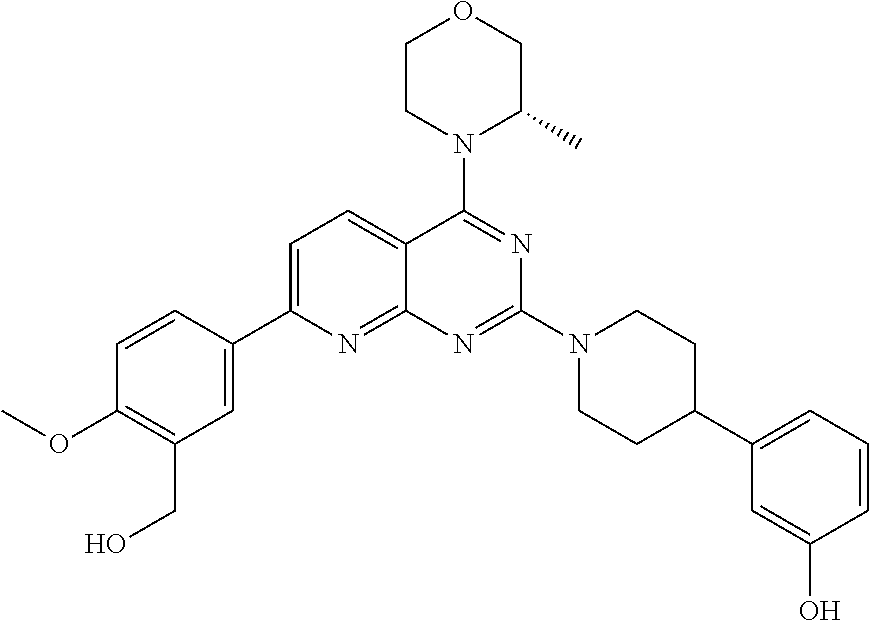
C1=C(C2=CC(CO)=C(OC)C=C2)N=C2C(=C1)C(N1C(C)COCC1)=NC(N1CCC(C3=CC=CC(O)=C3)CC1)=N2
